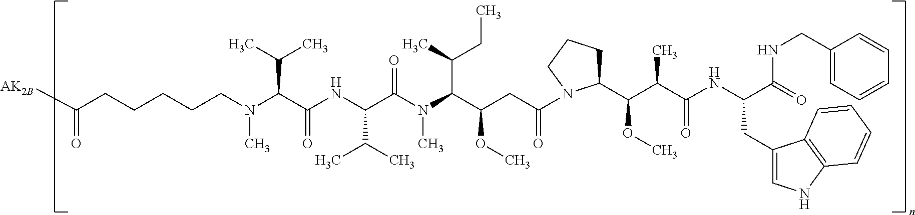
C(N(C(C(C)C)C(NC(C(C)C)C(N(C)C(C(C)CC)C(OC)CC(=O)N1C(C(C(C(NC(C(=O)NCC2=CC=CC=C2)CC2=CNC3=C2C=CC=C3)=O)C)OC)CCC1)=O)=O)C)CCCCC([AK2B])=O
